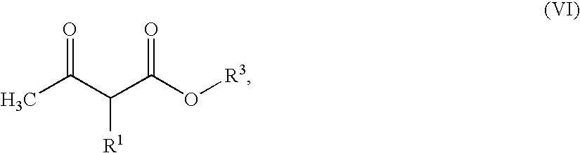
CC(C(C(O[R3])=O)[R1])=O
